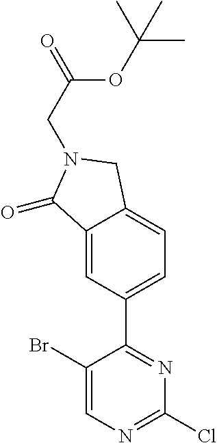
C1(Br)=CN=C(Cl)N=C1C1=CC=C2C(=C1)C(=O)N(CC(OC(C)(C)C)=O)C2
